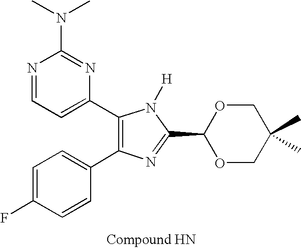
C1=C(F)C=CC(C2=C(C3=CC=NC(N(C)C)=N3)N([H])C(C3OCC(C)(C)CO3)=N2)=C1
